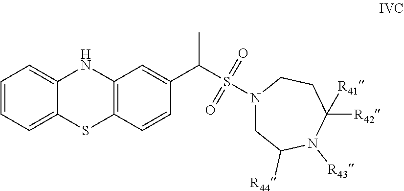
C1=CC=C2C(=C1)NC1=C(S2)C=CC(C(S(N2CC([R44])N([R43])C([R42])([R41])CC2)(=O)=O)C)=C1
